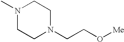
N1(C)CCN(CCO[Me])CC1
